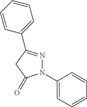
N1(C2=CC=CC=C2)N=C(C2=CC=CC=C2)CC1=O
